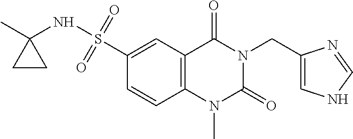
C1(S(NC2(C)CC2)(=O)=O)=CC2=C(C=C1)N(C)C(=O)N(CC1=CNC=N1)C2=O
